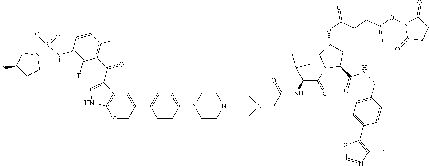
N1=CC(C2=CC=C(N3CCN(C4CN(CC(NC(C(N5C(C(=O)NCC6=CC=C(C7=C(C)N=CS7)C=C6)CC(OC(=O)CCC(ON6C(=O)CCC6=O)=O)C5)=O)C(C)(C)C)=O)C4)CC3)C=C2)=CC2=C1NC=C2C(C1=C(F)C=CC(NS(=O)(N2CC(F)CC2)=O)=C1F)=O
